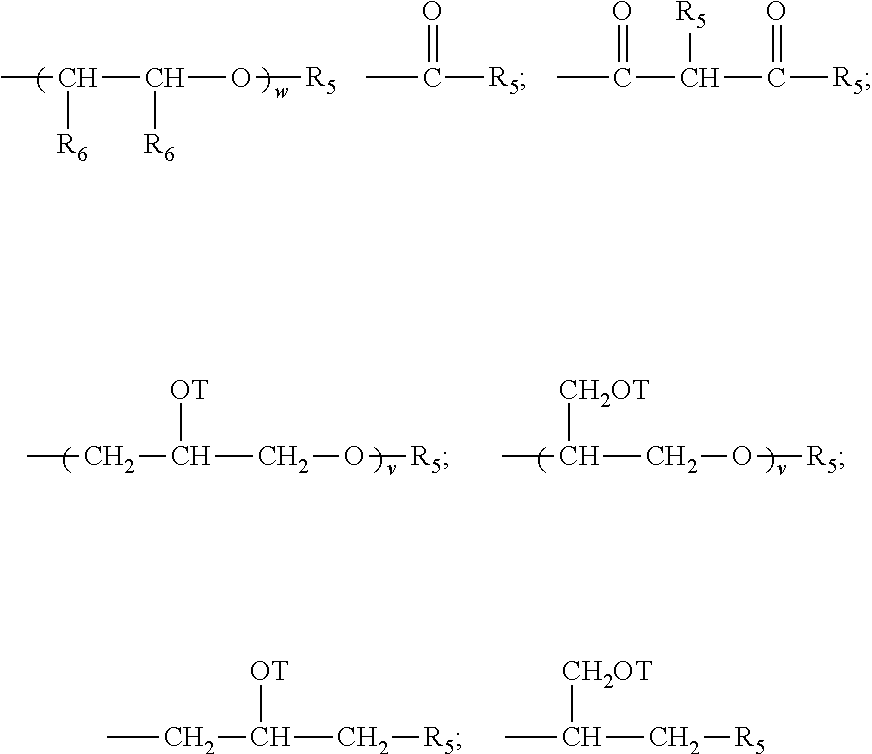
CC(C(O[R5])[R6])[R6].CC([R5])=O.C(C([R5])=O)(C(C)=O)[R5].CCC(CO[R5])[OT].CC(CO[R5])[CH2OT].CC(C[R5])[CH2OT].CCC(C[R5])[OT]
